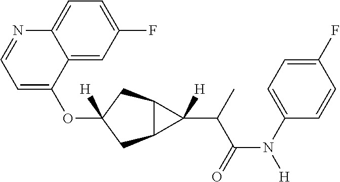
O(C1([H])CC2C(C1)C2(C(C(N([H])C1=CC=C(F)C=C1)=O)C)[H])C1=CC=NC2=CC=C(F)C=C12
